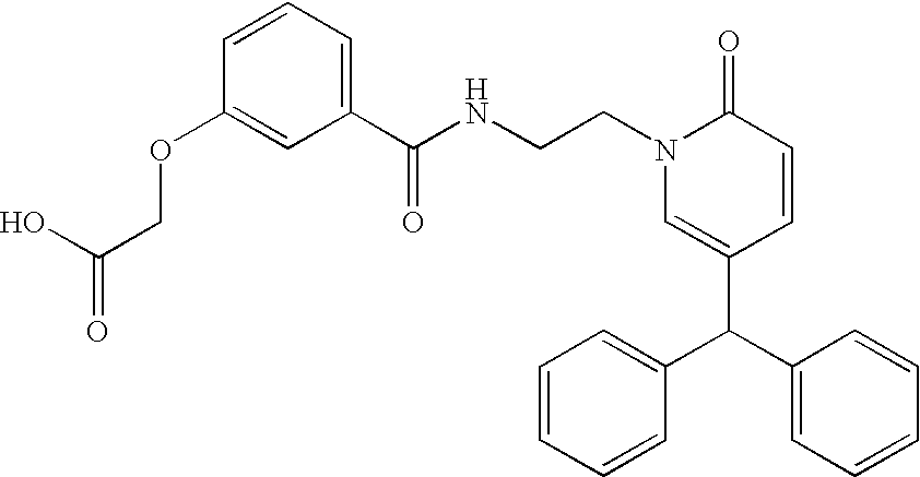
N(CCN1C=C(C(C2=CC=CC=C2)C2=CC=CC=C2)C=CC1=O)C(C1=CC=CC(OCC(=O)O)=C1)=O
